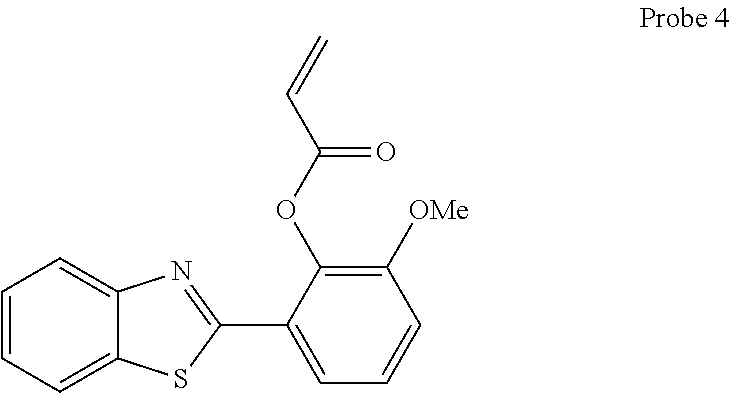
C1=CC=C2C(=C1)N=C(C1=CC=CC([OMe])=C1OC(=O)C=C)S2
